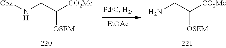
N(CC([CO2Me])[OSEM])[Cbz].[EtOAc].NCC([CO2Me])[OSEM]
